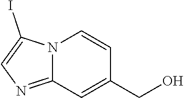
N12C(=NC=C1I)C=C(CO)C=C2
